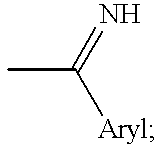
CC([Aryl])=N
